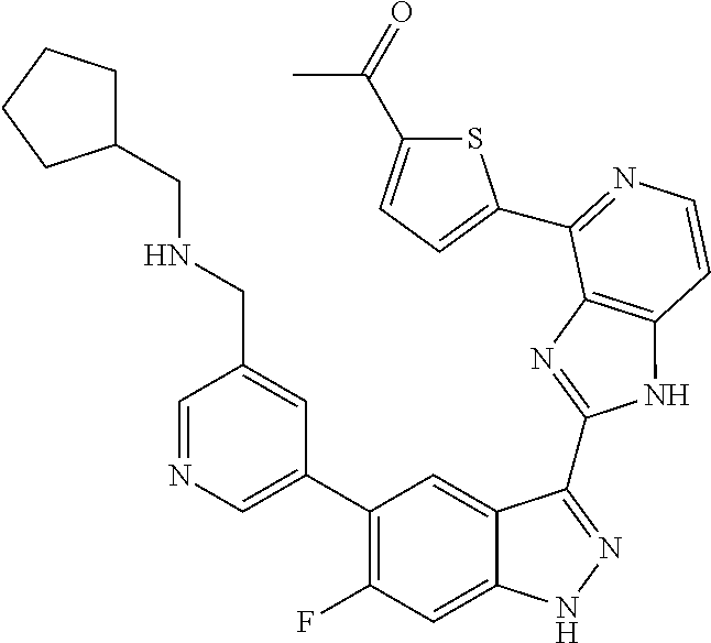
C1=C(C2=C(F)C=C3C(=C2)C(C2=NC4=C(N2)C=CN=C4C2=CC=C(C(=O)C)S2)=NN3)C=C(CNCC2CCCC2)C=N1
